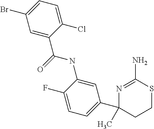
C1=C(NC(C2=CC(Br)=CC=C2Cl)=O)C(F)=CC=C1C1(C)CCSC(N)=N1
